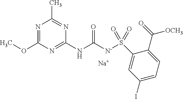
N1=C(OC)N=C(NC([N-]S(C2=CC(I)=CC=C2C([OCH3])=O)(=O)=O)=O)N=C1C.[Na]
